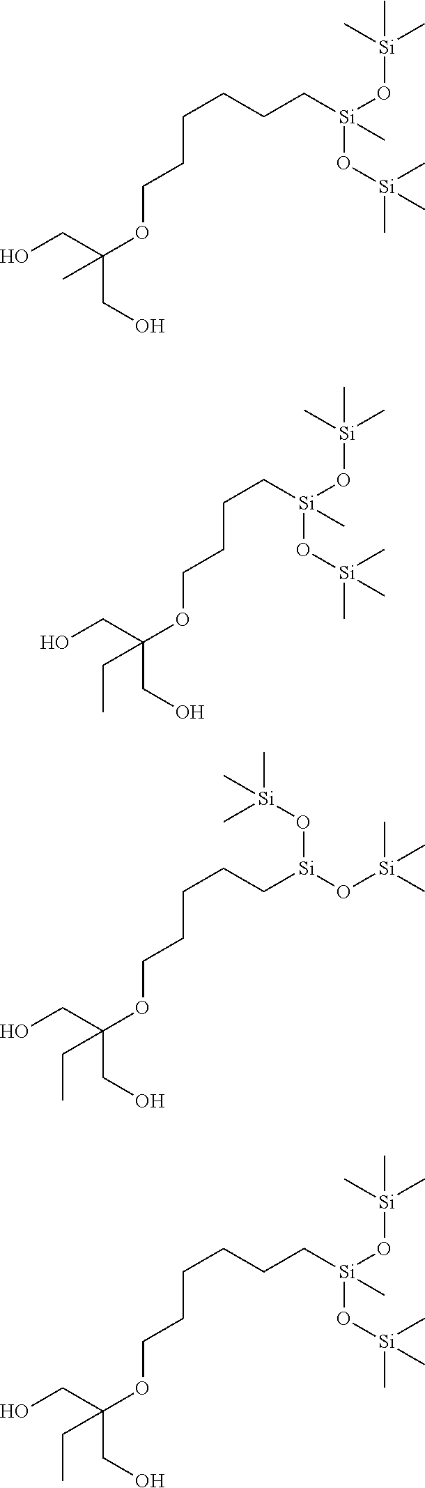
C(OC(CO)(CO)C)CCCCC[Si](O[Si](C)(C)C)(O[Si](C)(C)C)C.C(OC(CO)(CO)CC)CCC[Si](O[Si](C)(C)C)(O[Si](C)(C)C)C.C(OC(CO)(CO)CC)CCCC[Si](O[Si](C)(C)C)O[Si](C)(C)C.C(OC(CO)(CO)CC)CCCCC[Si](O[Si](C)(C)C)(O[Si](C)(C)C)C
